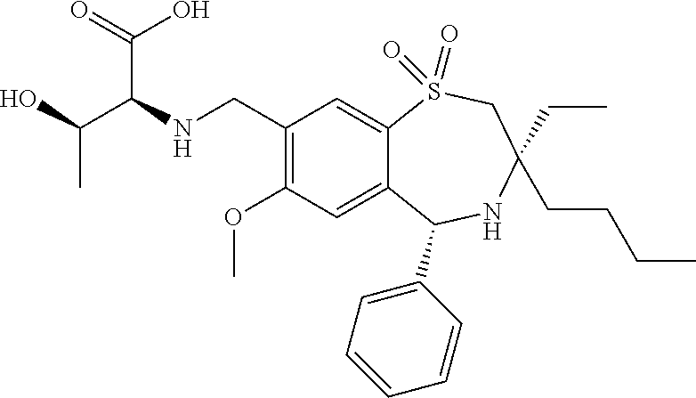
C1(CNC(C(O)C)C(=O)O)=C(OC)C=C2C(=C1)S(=O)(=O)CC(CC)(CCCC)NC2C1=CC=CC=C1
